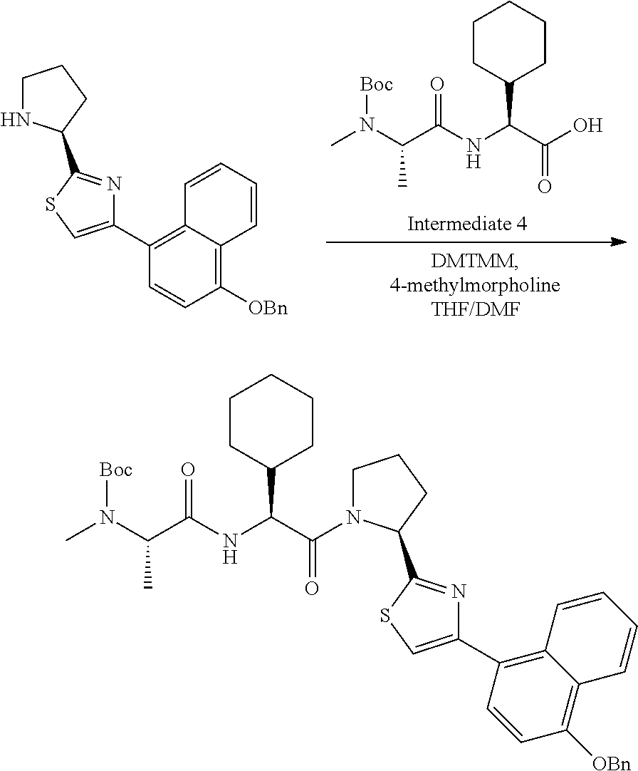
C1CC(C(C(O)=O)NC(C(N(C)[Boc])C)=O)CCC1.C1=CC=CC2=C(C3=CSC(C4CCCN4)=N3)C=CC([OBn])=C12.CN(C(C(NC(C(=O)N1CCCC1C1=NC(C2=C3C(=C([OBn])C=C2)C=CC=C3)=CS1)C1CCCCC1)=O)C)[Boc]
